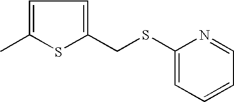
C1=C(C)SC(CSC2=CC=CC=N2)=C1
